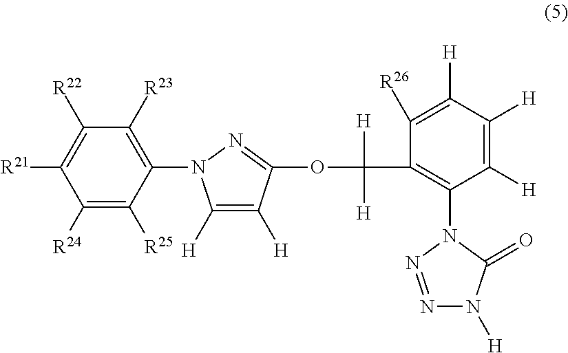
C1([R24])=C([R25])C(N2C([H])=C([H])C(OC([H])([H])C3=C(N4N=NN([H])C4=O)C([H])=C([H])C([H])=C3[R26])=N2)=C([R23])C([R22])=C1[R21]
